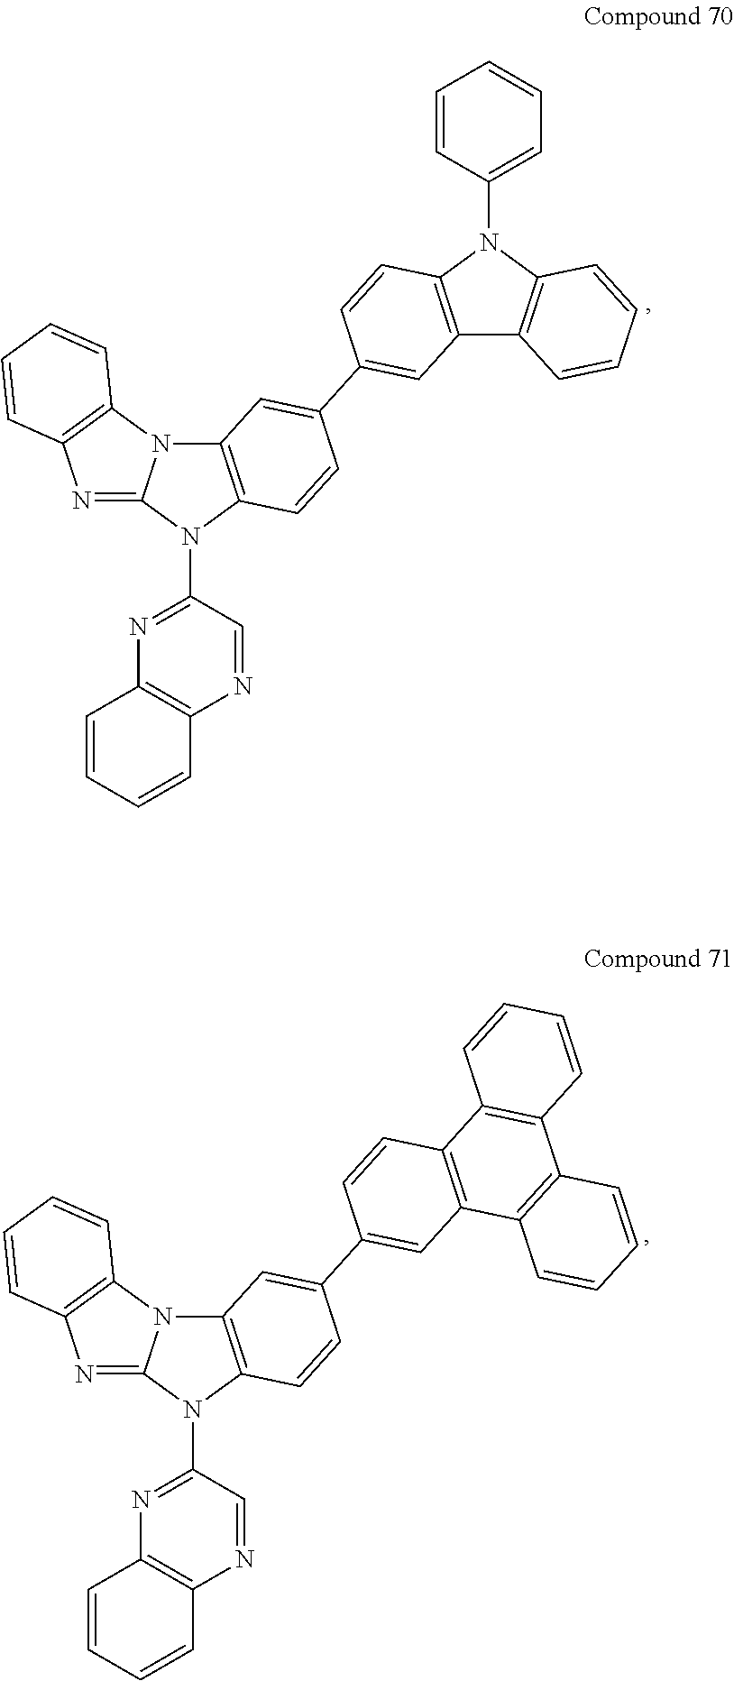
N1(C2=NC3=C(N=C2)C=CC=C3)C2=C(N3C1=NC1=C3C=CC=C1)C=C(C1=CC3=C(C=C1)N(C1=CC=CC=C1)C1=C3C=CC=C1)C=C2.N1(C2=NC3=C(N=C2)C=CC=C3)C2=C(N3C1=NC1=C3C=CC=C1)C=C(C1=CC3=C(C=C1)C1=C(C4=C3C=CC=C4)C=CC=C1)C=C2
